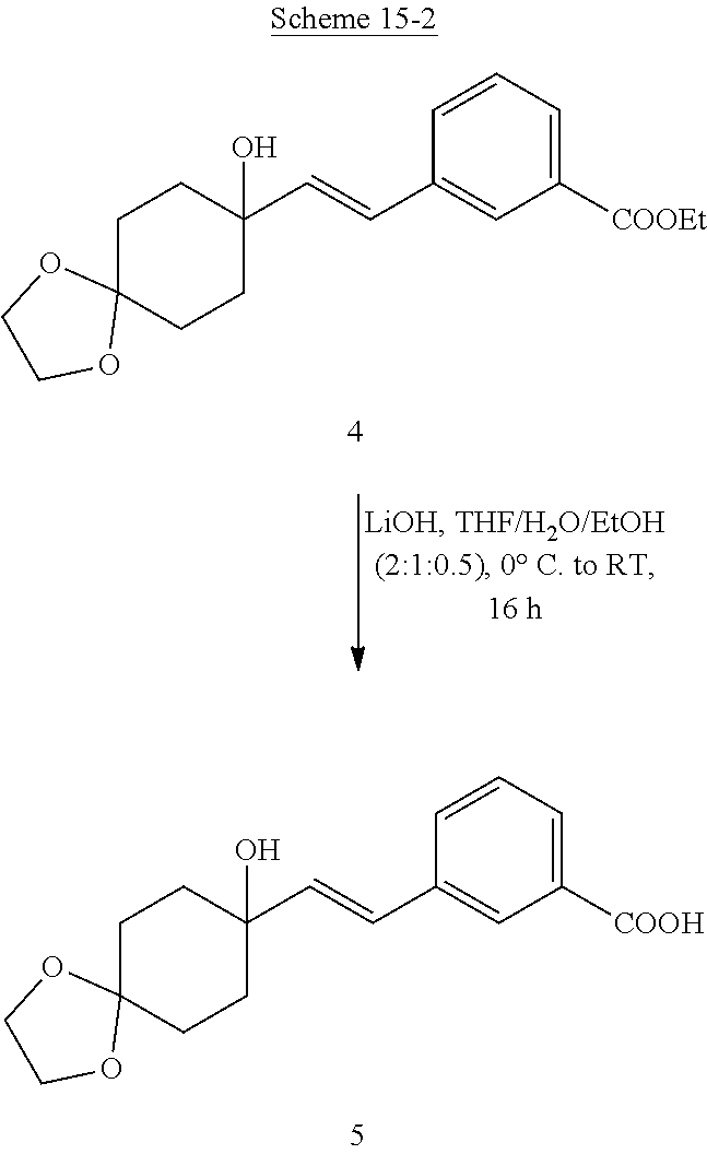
C1C2(CCC(C=CC3=CC([COOEt])=CC=C3)(O)C1)OCCO2.C1C2(CCC(C=CC3=CC([COOH])=CC=C3)(O)C1)OCCO2
